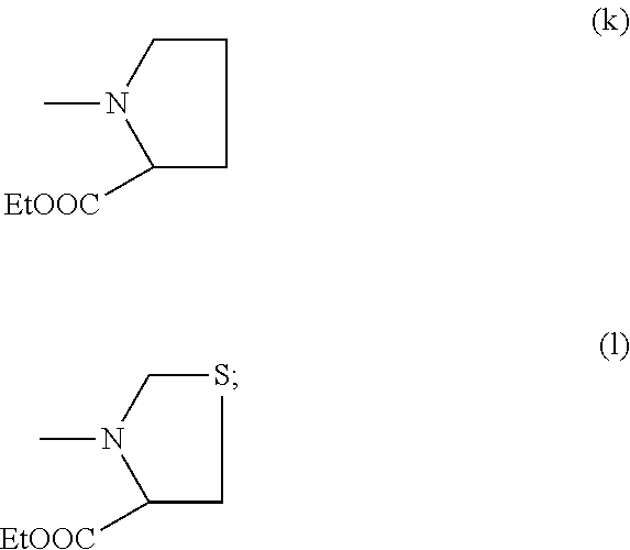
C1CN(C)C([EtOOC])C1.S1CN(C)C([EtOOC])C1
